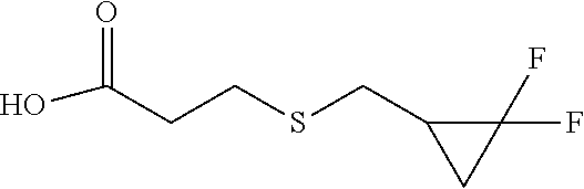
OC(CCSCC1C(F)(F)C1)=O
